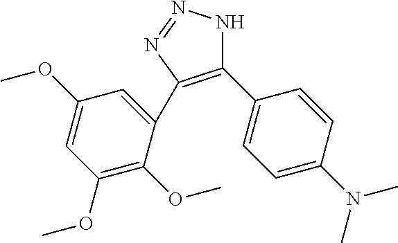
C1(C2=CC=C(N(C)C)C=C2)=C(C2=CC(OC)=CC(OC)=C2OC)N=NN1
